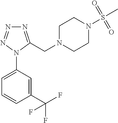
C1=C(N2C(CN3CCN(S(C)(=O)=O)CC3)=NN=N2)C=C(C(F)(F)F)C=C1
